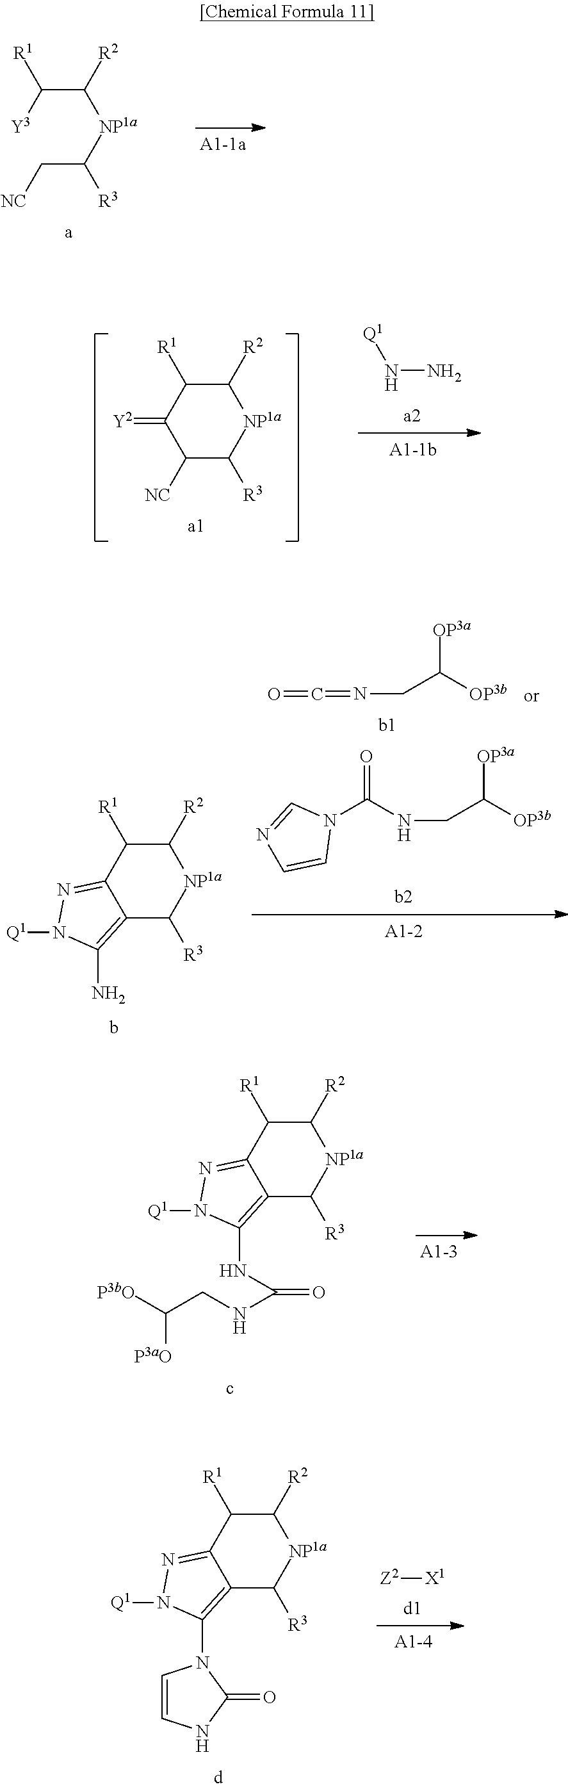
C(C([NP1a]C(C([Y3])[R1])[R2])[R3])[NC].C1([NC])C([R3])[NP1a]C([R2])C([R1])C1=[Y2].[Q1]NN.C12=C(N)N([Q1])N=C1C([R1])C([R2])[NP1a]C2[R3].N(CC([OP3b])[OP3a])C(N1C=NC=C1)=O.O=C=NCC([OP3b])[OP3a].C12=C(NC(=O)NCC([P3bO])[P3aO])N([Q1])N=C1C([R1])C([R2])[NP1a]C2[R3].C12=C(N3C=CNC3=O)N([Q1])N=C1C([R1])C([R2])[NP1a]C2[R3].[Z2][X1]
